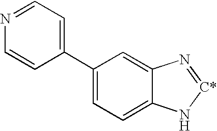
C1(C2=CC=NC=C2)=CC=C2C(=C1)N=[C*]N2
